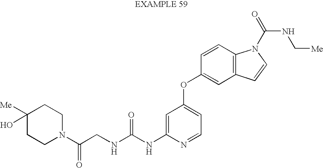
C(NC1=CC(OC2=CC3=C(C=C2)N(C(NC[Me])=O)C=C3)=CC=N1)(=O)NCC(N1CCC([Me])(O)CC1)=O
